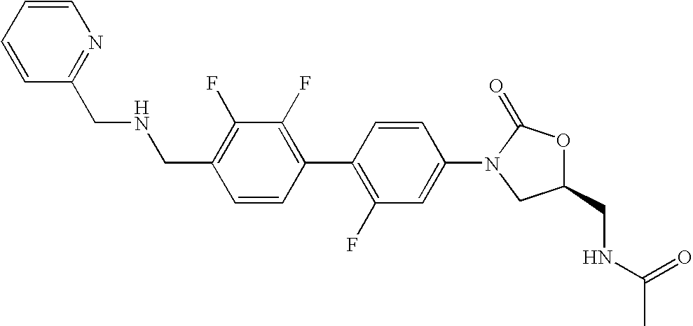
C1(F)=C(CNCC2=NC=CC=C2)C=CC(C2=C(F)C=C(N3CC(CNC(C)=O)OC3=O)C=C2)=C1F
